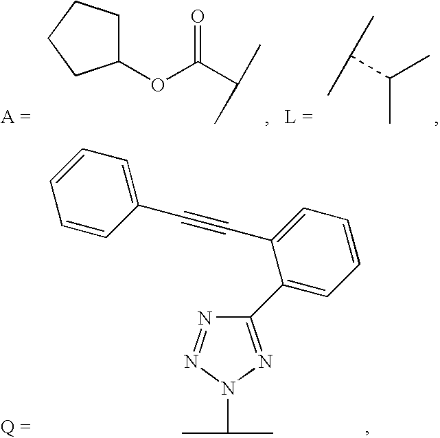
N1=NN(C(C)C)N=C1C1=CC=CC=C1C#CC1=CC=CC=C1.C1(OC(C(C)C)=O)CCCC1.CC(C(C)C)C
